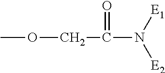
COCC(N([E1])[E2])=O
